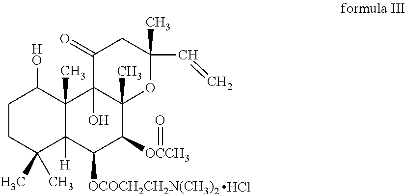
C1CC(C)(C)C2([H])C(C)(C1O)C1(O)C(C)(C([OCCH3]=O)C2[OCOCH2CH2N(CH3)2])OC(C=C)(C)CC1=O.Cl
